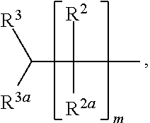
C(C(C)([R2])[R2a])([R3a])[R3]
